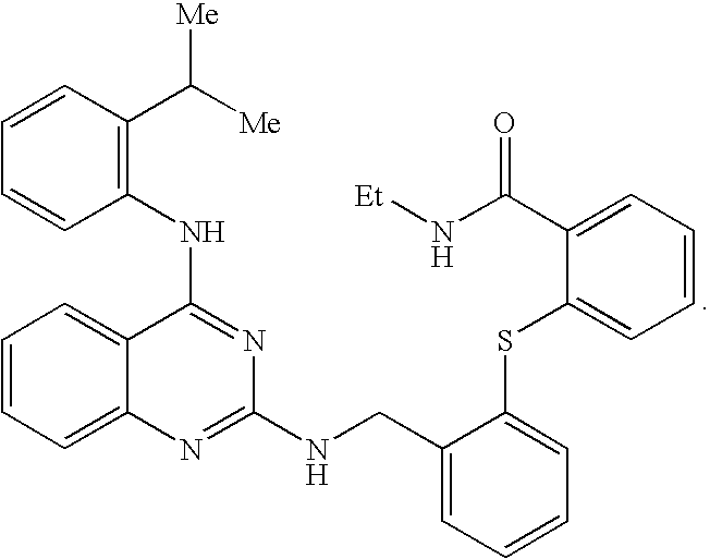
N(C1=NC(NCC2=CC=CC=C2SC2=CC=CC=C2C(N[Et])=O)=NC2=CC=CC=C12)C1=C(C([Me])[Me])C=CC=C1
